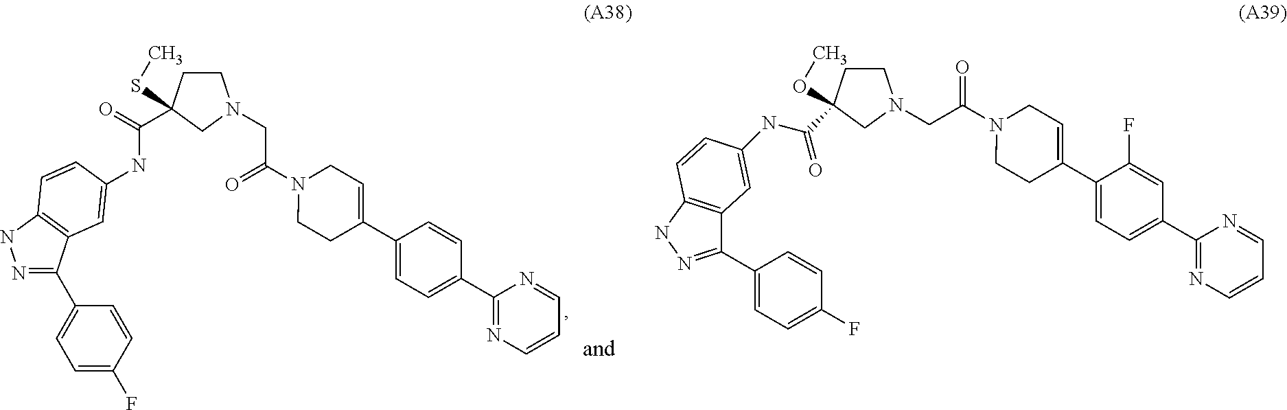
C1CC(C(NC2=CC3=C(NN=C3C3=CC=C(F)C=C3)C=C2)=O)(OC)CN1CC(=O)N1CCC(C2=CC=C(C3=NC=CC=N3)C=C2F)=CC1.N1=C(C2=CC=C(F)C=C2)C2=C(N1)C=CC(NC(=O)C1(SC)CCN(CC(N3CCC(C4=CC=C(C5=NC=CC=N5)C=C4)=CC3)=O)C1)=C2
